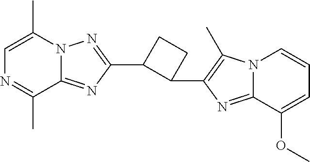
C12=NC(C3C(C4=C(C)N5C(=N4)C(OC)=CC=C5)CC3)=NN1C(C)=CN=C2C
